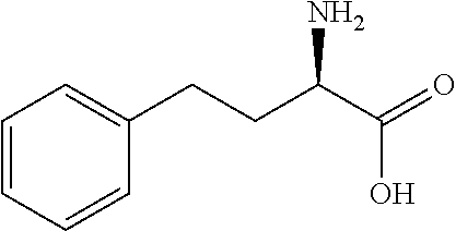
C1=CC=CC(CCC(C(=O)O)N)=C1
